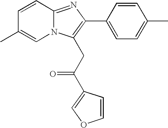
C1=CC2=NC(C3=CC=C(C)C=C3)=C(CC(=O)C3=COC=C3)N2C=C1C
